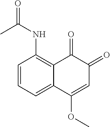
C1=CC=C2C(=C1NC(=O)C)C(=O)C(=O)C=C2OC
